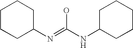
C1CCC(N=C(NC2CCCCC2)O)CC1
